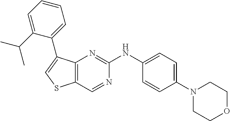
C1(N2CCOCC2)=CC=C(NC2=NC3=C(C=N2)SC=C3C2=CC=CC=C2C(C)C)C=C1
